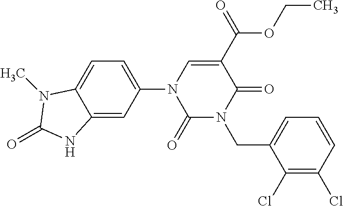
C1(=O)N(CC2=CC=CC(Cl)=C2Cl)C(=O)C(C(=O)OCC)=CN1C1=CC=C2C(=C1)NC(=O)N2C
